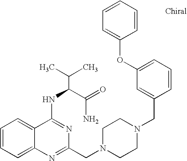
C1=CC=C2C(=C1)C(NC(C(N)=O)C(C)C)=NC(CN1CCN(CC3=CC(OC4=CC=CC=C4)=CC=C3)CC1)=N2
